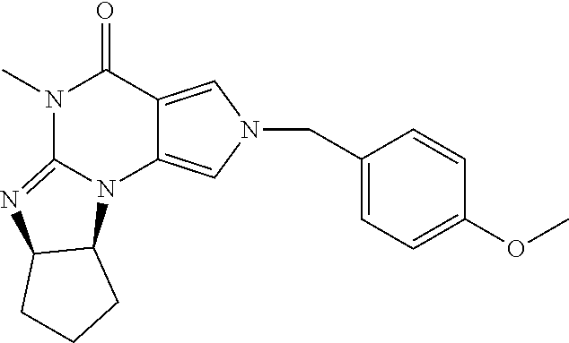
N1(C)C2=NC3C(N2C2=CN(CC4=CC=C(OC)C=C4)C=C2C1=O)CCC3
